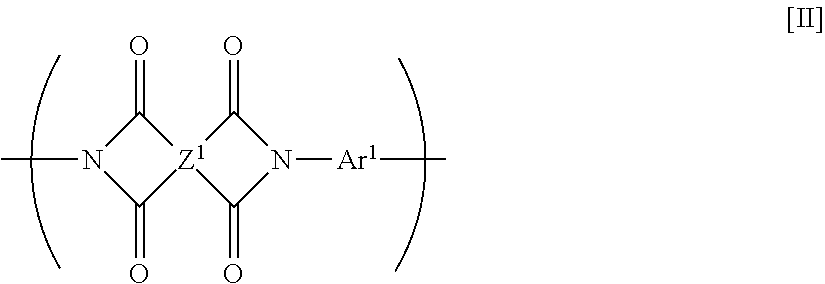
C1(=O)N(C)C(=O)[Z1]12C(=O)N([Ar1]C)C2=O
